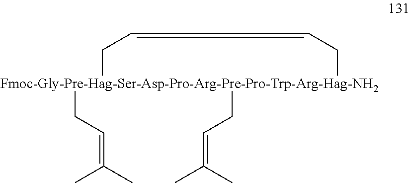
[Fmoc-Gly-Pre-Hag-Ser-Asp-Pro-Arg-Pre-Pro-Trp-Arg-Hag-NH2]1(CC=C(C)C)(CC=C(C)C)CCCC1
